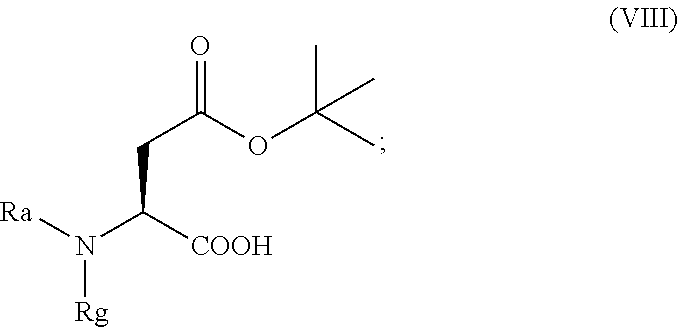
N(C([COOH])CC(OC(C)(C)C)=O)([Ra])[Rg]
